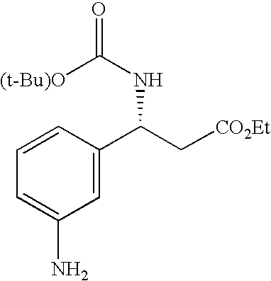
N(C(C[CO2Et])C1=CC(N)=CC=C1)C([(t-Bu)O])=O
